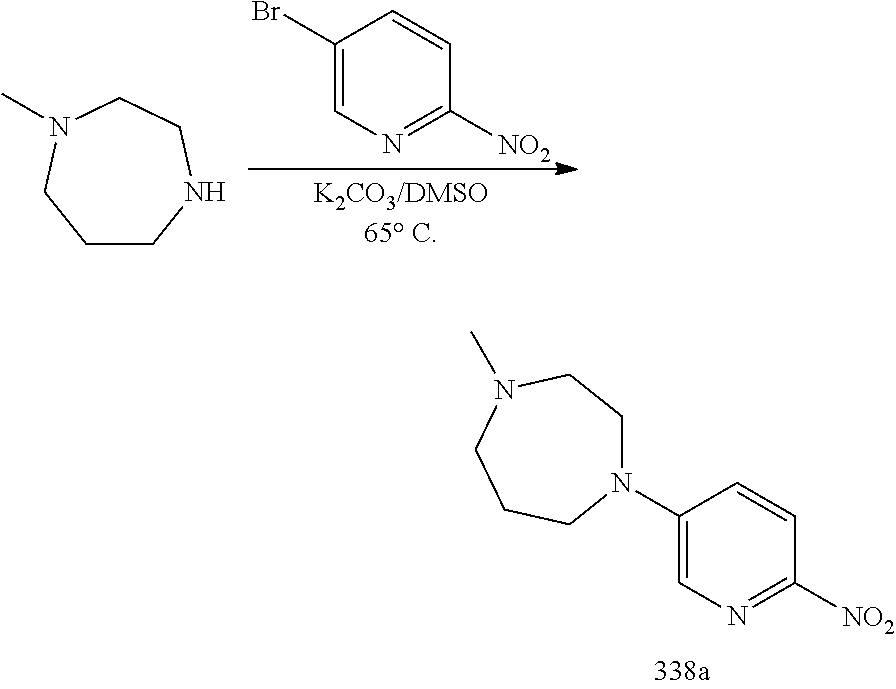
C1(Br)=CN=C([NO2])C=C1.C1CNCCN(C)C1.C1(N2CCN(C)CCC2)=CN=C([NO2])C=C1
